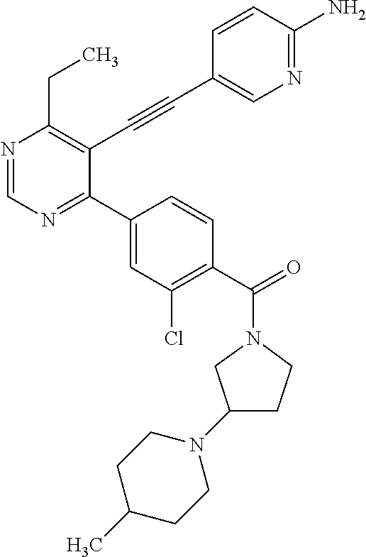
N1=CN=C(C2=CC(Cl)=C(C(=O)N3CC(N4CCC(C)CC4)CC3)C=C2)C(C#CC2=CN=C(N)C=C2)=C1CC
